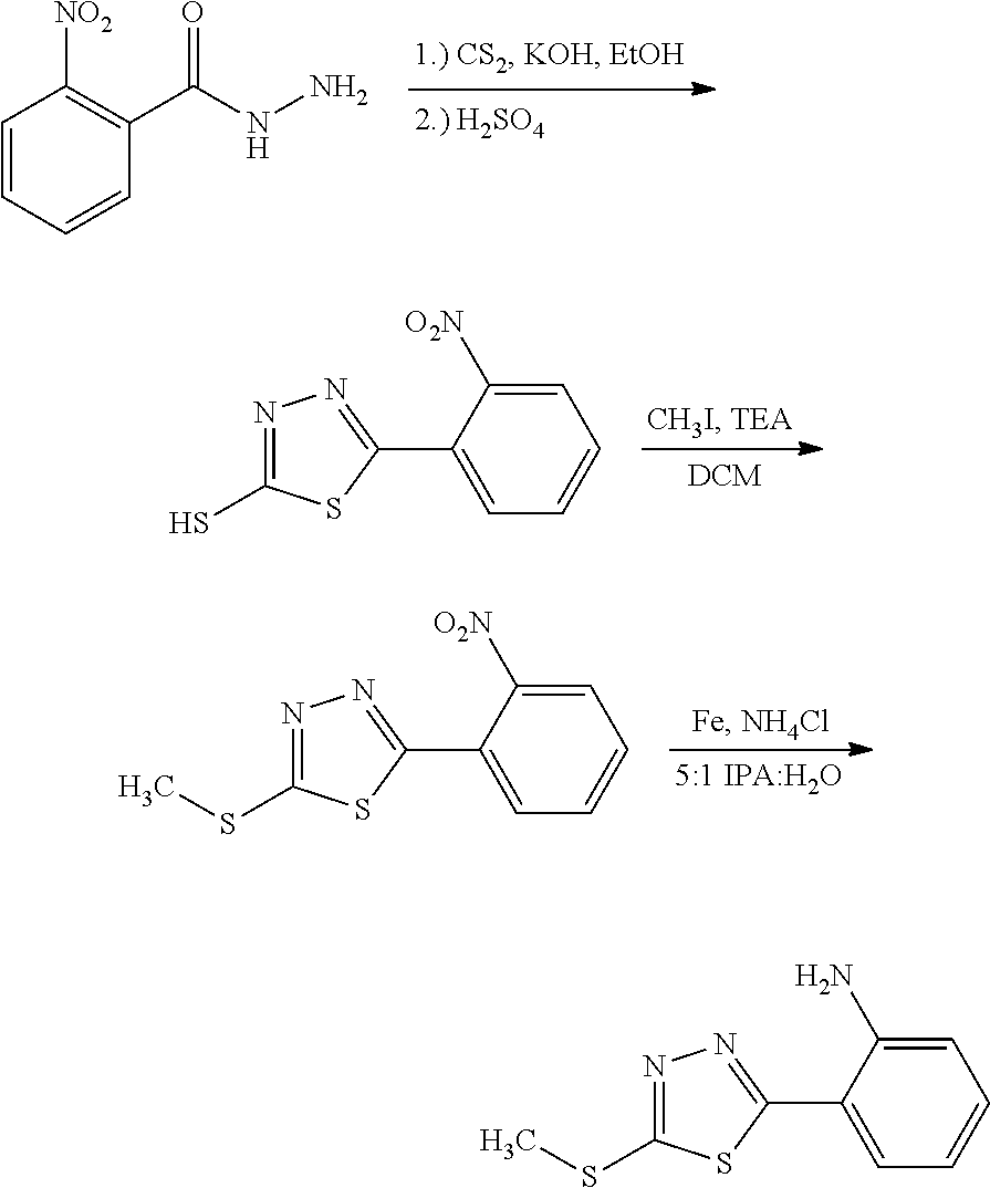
C1(C(NN)=O)=C([NO2])C=CC=C1.C1(C2=NN=C(S)S2)=CC=CC=C1[O2N].C1(C2=NN=C(SC)S2)=CC=CC=C1[O2N].C1(C2=NN=C(SC)S2)=CC=CC=C1N
